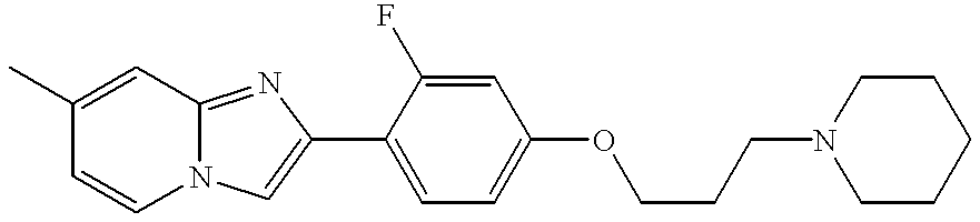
C1=CN2C(=NC(C3=CC=C(OCCCN4CCCCC4)C=C3F)=C2)C=C1C
